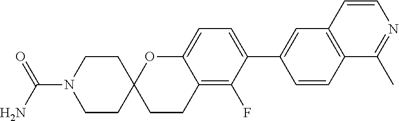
C1=C(C2=CC=C3C(=C2F)CCC2(O3)CCN(C(N)=O)CC2)C=CC2=C1C=CN=C2C
